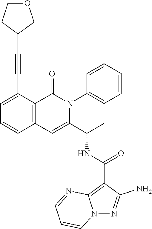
C1=C(C#CC2COCC2)C2=C(C=C1)C=C(C(C)NC(C1=C3N(N=C1N)C=CC=N3)=O)N(C1=CC=CC=C1)C2=O
